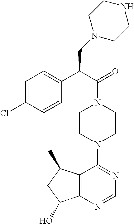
C(N1CCN(C2=NC=NC3=C2C(C)CC3O)CC1)(C(C1=CC=C(Cl)C=C1)CN1CCNCC1)=O
